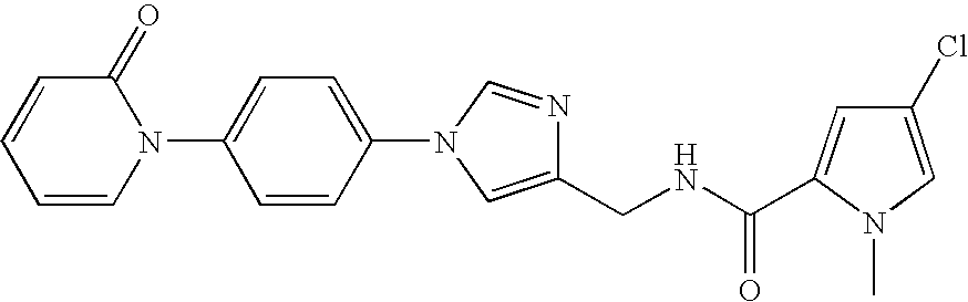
C1=CN(C2=CC=C(N3C=NC(CNC(=O)C4=CC(Cl)=CN4C)=C3)C=C2)C(=O)C=C1
